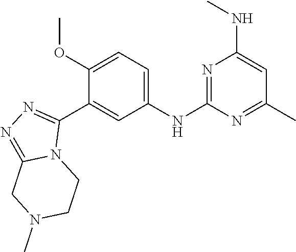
C1(NC2=NC(NC)=CC(C)=N2)=CC=C(OC)C(C2=NN=C3N2CCN(C)C3)=C1
